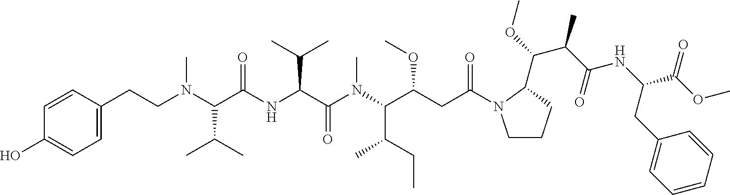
C1(CCN(C(C(NC(C(C)C)C(=O)N(C)C(C(CC)C)C(OC)CC(=O)N2CCCC2C(OC)C(C(NC(C(OC)=O)CC2=CC=CC=C2)=O)C)=O)C(C)C)C)=CC=C(O)C=C1
